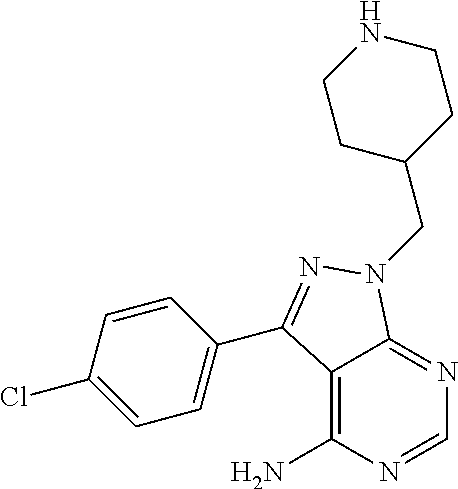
C12=C(N)N=CN=C1N(CC1CCNCC1)N=C2C1=CC=C(Cl)C=C1
